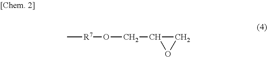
C[R7]OCC1OC1
